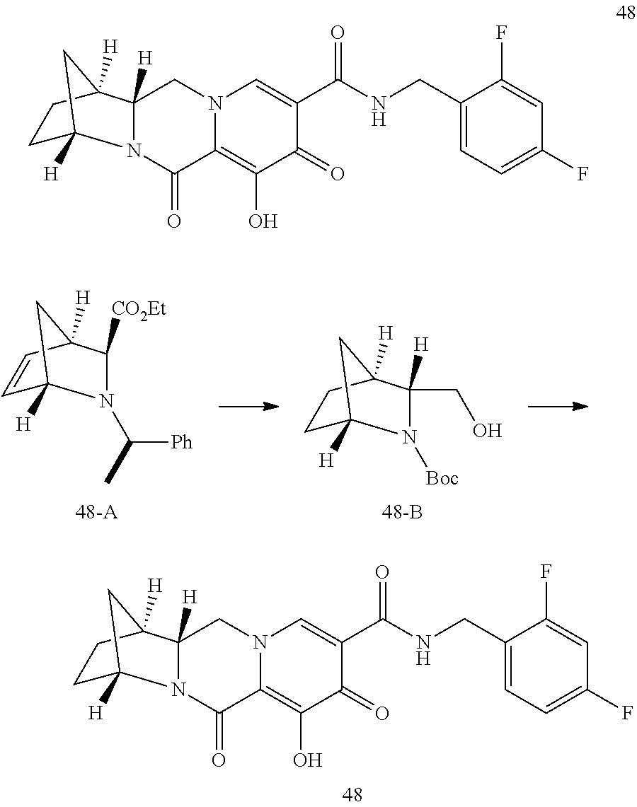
C1([CO2Et])N(C(C)[Ph])C2([H])C=CC1([H])C2.C1([H])(CO)N([Boc])C2([H])CCC1([H])C2.C1(=O)C2=C(O)C(=O)C(C(=O)NCC3=CC=C(F)C=C3F)=CN2CC2([H])N1C1([H])CCC2([H])C1.C1(=O)C2=C(O)C(=O)C(C(=O)NCC3=CC=C(F)C=C3F)=CN2CC2([H])N1C1([H])CCC2([H])C1
